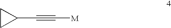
C1(C#C[M])CC1
